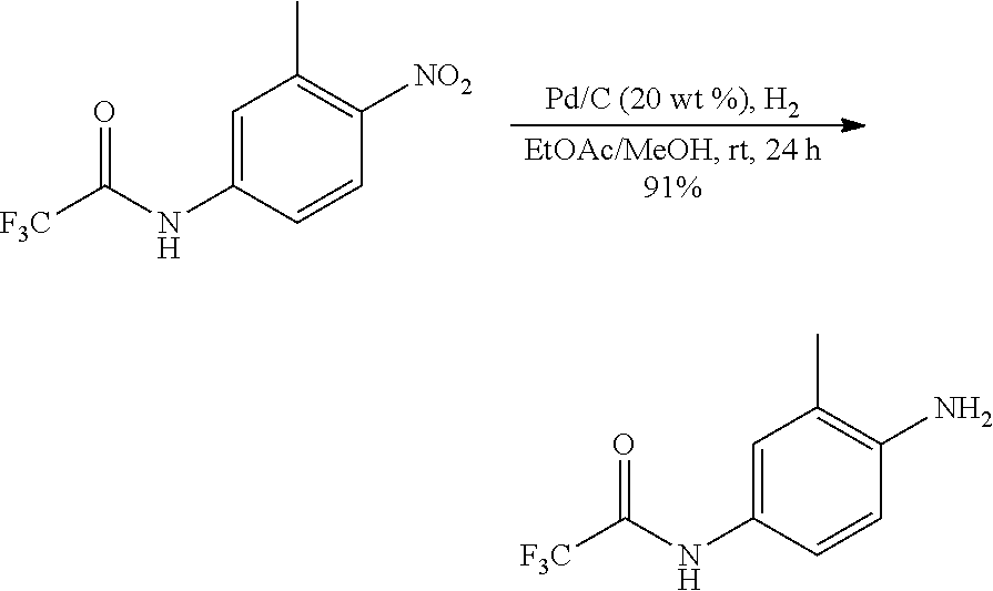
C1=C(NC([F3C])=O)C=CC([NO2])=C1C.C1=C(NC([F3C])=O)C=CC(N)=C1C
